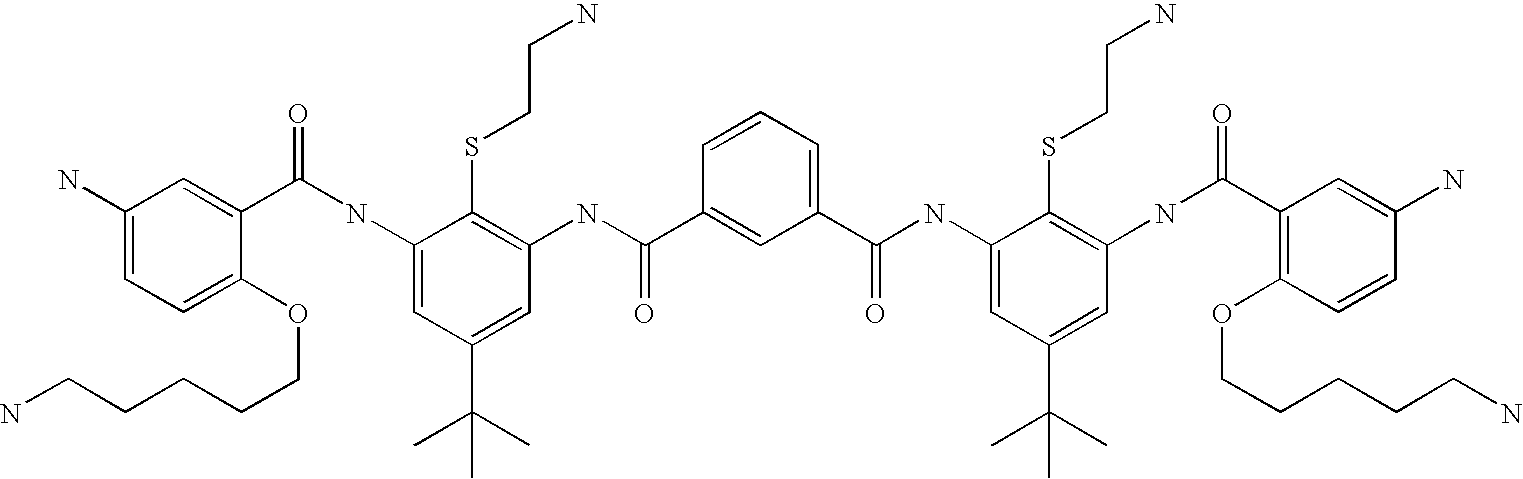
C1(NC(=O)C2=CC(N)=CC=C2OCCCCCN)=CC(C(C)(C)C)=CC(NC(C2=CC(C(=O)NC3=CC(C(C)(C)C)=CC(NC(=O)C4=C(OCCCCCN)C=CC(N)=C4)=C3SCCN)=CC=C2)=O)=C1SCCN
